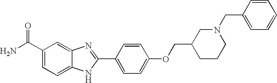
C12=CC(C(=O)N)=CC=C1NC(C1=CC=C(OCC3CCCN(CC4=CC=CC=C4)C3)C=C1)=N2
